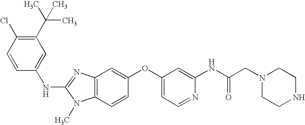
C1(C(C)(C)C)=C(Cl)C=CC(NC2=NC3=C(N2C)C=CC(OC2=CC=NC(NC(CN4CCNCC4)=O)=C2)=C3)=C1
